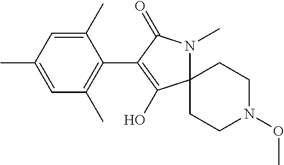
C1=C(C)C=C(C)C(C2=C(O)C3(N(C)C2=O)CCN(OC)CC3)=C1C
